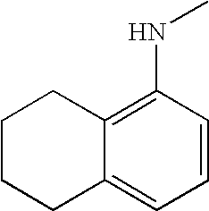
C1CCC2=CC=CC(NC)=C2C1
